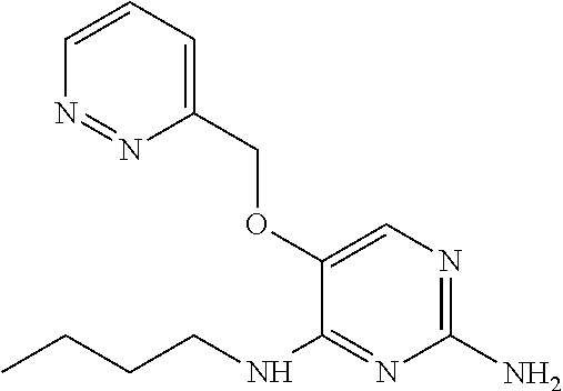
O(C1=CN=C(N)N=C1NCCCC)CC1=CC=CN=N1
